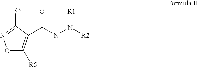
O1C([R5])=C(C(NN([R2])[R1])=O)C([R3])=N1
